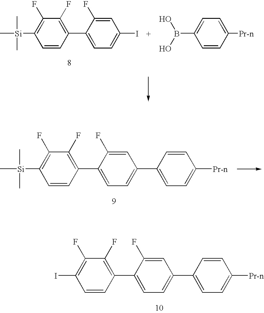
C[Si](C1=C(F)C(F)=C(C2=CC=C(I)C=C2F)C=C1)(C)C.C1(B(O)O)=CC=C([Pr-n])C=C1.[Si](C1=C(F)C(F)=C(C2=CC=C(C3=CC=C([Pr-n])C=C3)C=C2F)C=C1)(C)(C)C.IC1=C(F)C(F)=C(C2=CC=C(C3=CC=C([Pr-n])C=C3)C=C2F)C=C1
